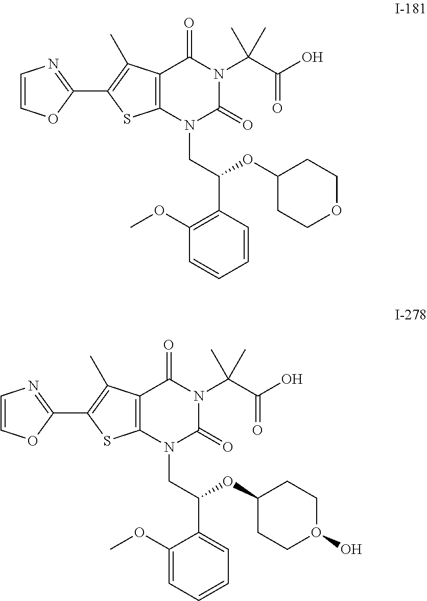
C12=C(N(CC(C3=C(OC)C=CC=C3)OC3CCOCC3)C(=O)N(C(C(O)=O)(C)C)C1=O)SC(C1=NC=CO1)=C2C.C12=C(N(CC(C3=CC=CC=C3OC)OC3CCO(O)CC3)C(=O)N(C(C(O)=O)(C)C)C1=O)SC(C1=NC=CO1)=C2C
